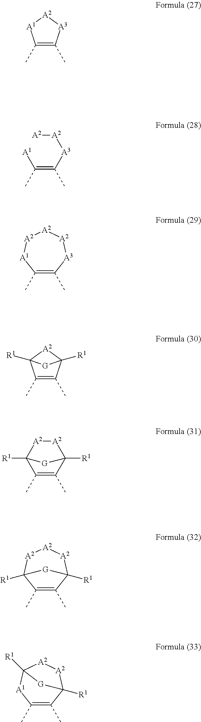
C1(C)=C(C)[A3][A2][A1]1.C(=C(C)[A3][A2][A2])(C)[A1].C1(C)=C(C)[A3][A2][A2][A2][A1]1.C1(C)=C(C)C2([R1])[A2]C1([R1])[G]2.C1(C)=C(C)C2([R1])[A2][A2]C1([R1])[G]2.C1(C)=C(C)C2([R1])[A2][A2][A2]C1([R1])[G]2.C1(C)=C(C)C2([R1])[A2][A2]C([R1])([A1]1)[G]2
